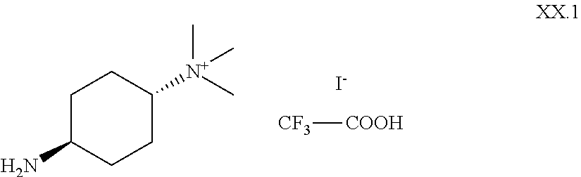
[I-].[CF3][COOH].C1C(N)CCC([N+](C)(C)C)C1
